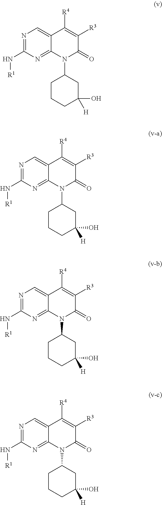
N1=C(N[R1])N=C2C(=C1)C([R4])=C([R3])C(=O)N2C1CCCC(O)([H])C1.N1=C(N[R1])N=C2C(=C1)C([R4])=C([R3])C(=O)N2C1CCCC(O)([H])C1.N1=C(N[R1])N=C2C(=C1)C([R4])=C([R3])C(=O)N2C1CCCC(O)([H])C1.N1=C(N[R1])N=C2C(=C1)C([R4])=C([R3])C(=O)N2C1CCCC(O)([H])C1
